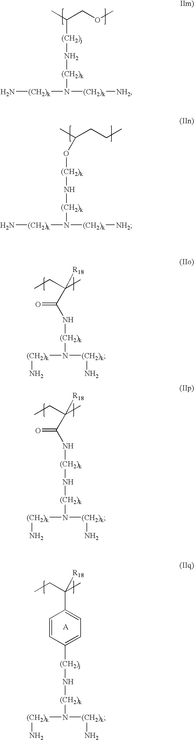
CC(COC)[(CH2)j]N[(CH2)k]N([(CH2)k]N)[(CH2)k][NH2].CC(CCC)O[(CH2)k]N[(CH2)k]N([(CH2)k]N)[(CH2)k][NH2].CCC(C)([R18])C(=O)N[(CH2)k]N([(CH2)k]N)[(CH2)k]N.[(CH2)k](N([(CH2)k]N)[(CH2)k]N)N[(CH2)k]NC(C(CC)(C)[R18])=O.[(CH2)k](N([(CH2)k]N)[(CH2)k]N)N[(CH2)j]C1=CC=C(C(CC)(C)[R18])C=C1
